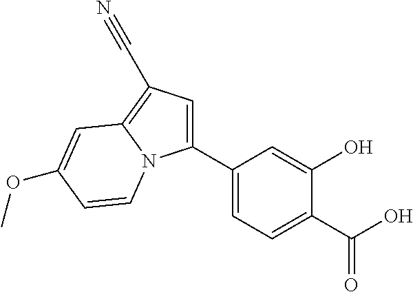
C1(C2=CC=C(C(O)=O)C(O)=C2)=CC(C#N)=C2N1C=CC(OC)=C2
